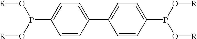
C1=C(C2=CC=C(P(O[R])O[R])C=C2)C=CC(P(O[R])O[R])=C1
